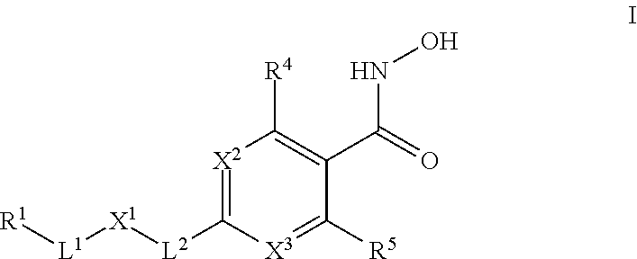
[X2]1=C([L2][X1][L1][R1])[X3]=C([R5])C(C(=O)NO)=C1[R4]
